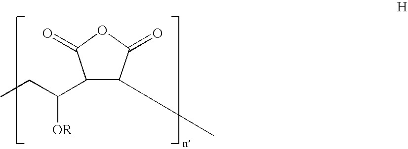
C1(C(CC)[OR])C(C)C(=O)OC1=O
